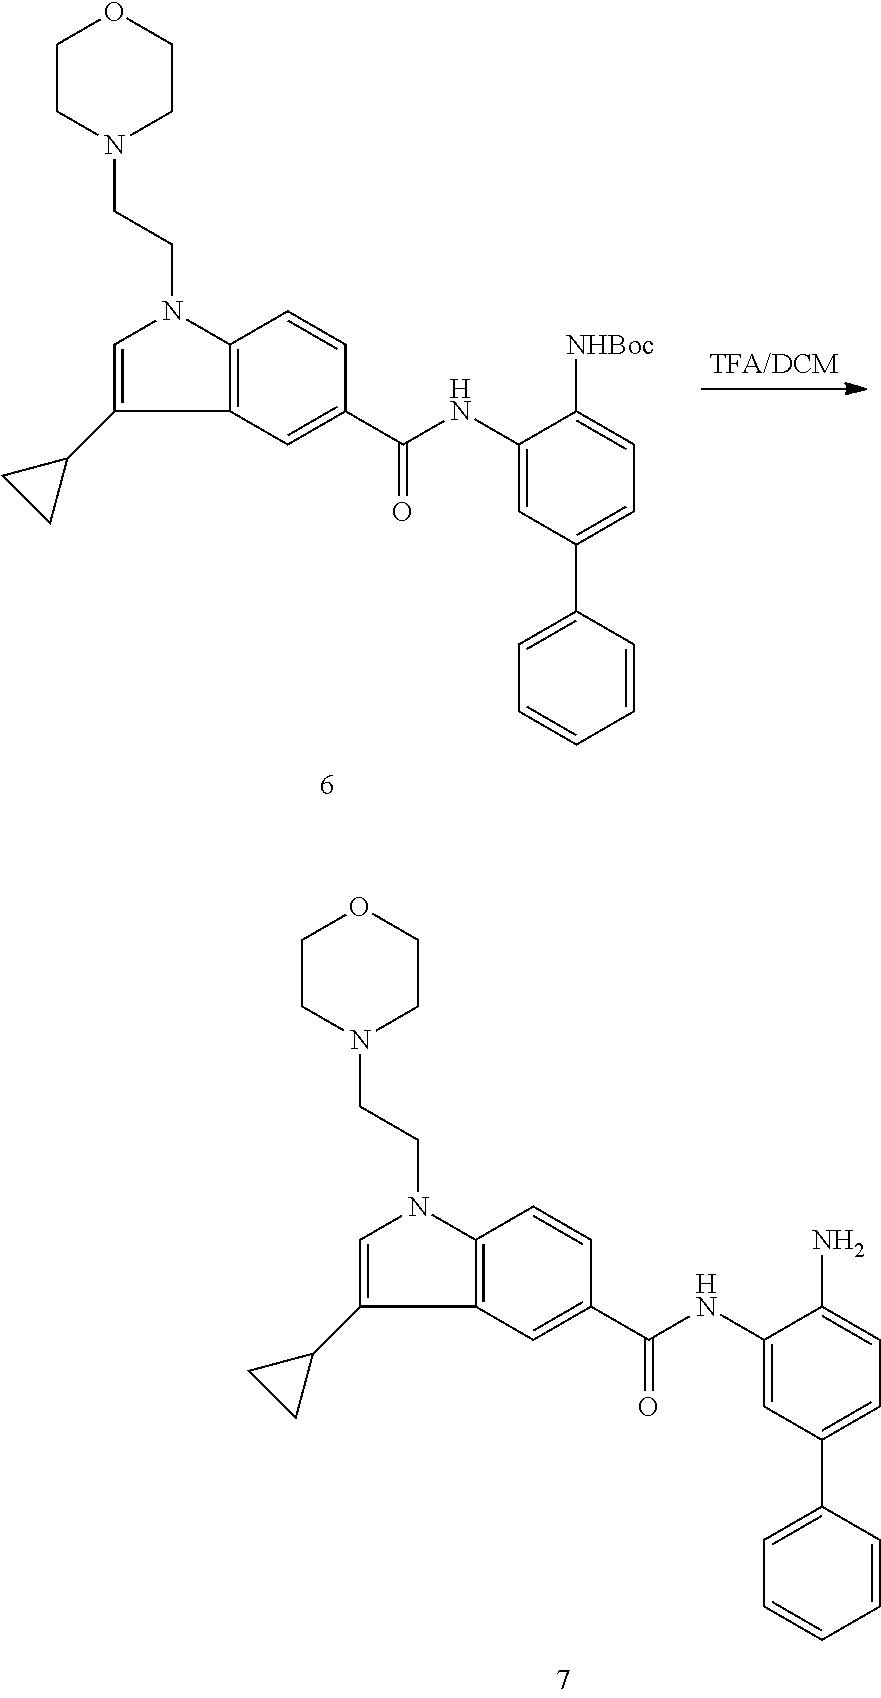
C1=C(C(NC2=CC(C3=CC=CC=C3)=CC=C2N)=O)C=CC2=C1C(C1CC1)=CN2CCN1CCOCC1.C1=C(C(NC2=CC(C3=CC=CC=C3)=CC=C2[NHBoc])=O)C=CC2=C1C(C1CC1)=CN2CCN1CCOCC1
